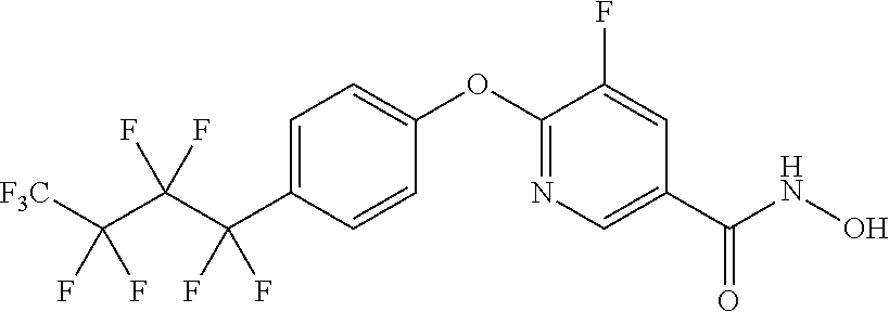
C1=C(C(C(C([F3C])(F)F)(F)F)(F)F)C=CC(OC2=NC=C(C(NO)=O)C=C2F)=C1
